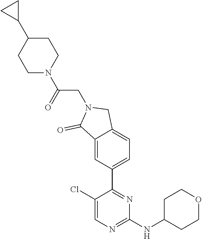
C1(Cl)=CN=C(NC2CCOCC2)N=C1C1=CC=C2C(=C1)C(=O)N(CC(=O)N1CCC(C3CC3)CC1)C2
